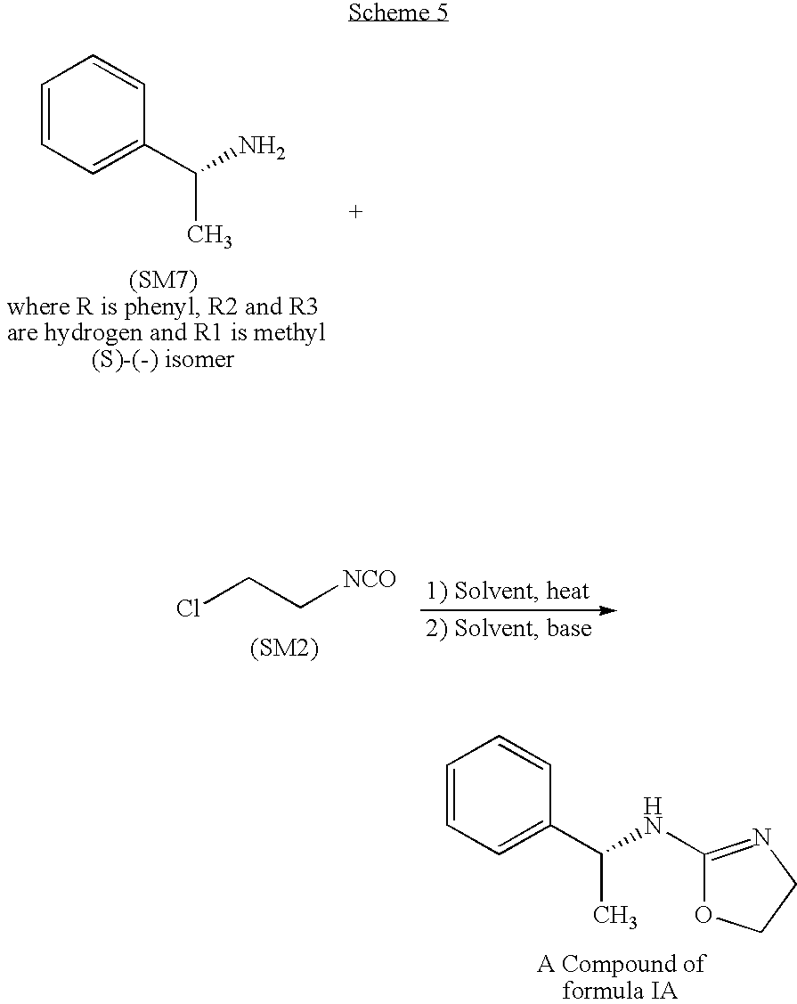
C1=CC=C(C(N)C)C=C1.ClCC[NCO].C1=CC=C(C(NC2=NCCO2)C)C=C1
